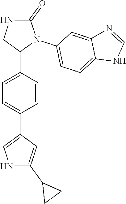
C1=C(C2N(C3=CC=C4C(=C3)N=CN4)C(=O)NC2)C=CC(C2=CNC(C3CC3)=C2)=C1
